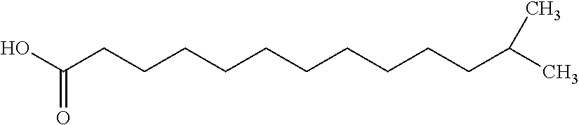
OC(CCCCCCCCCCC(C)C)=O
